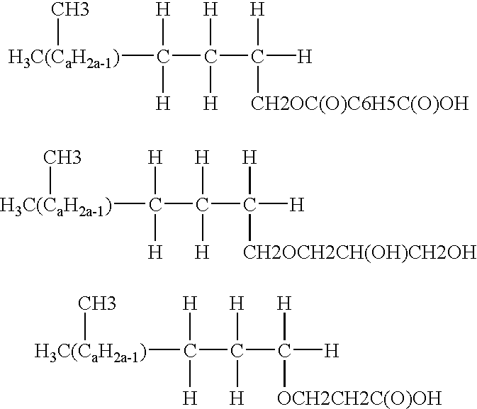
[H3C(CaH2a-1)](C([H])([H])C([H])([H])C([H])([H])[CH2OC(O)C6H5C(O)OH])C.[H3C(CaH2a-1)](C([H])([H])C([H])([H])C([H])([H])[CH2OCH2CH(OH)CH2OH])C.[H3C(CaH2a-1)](C([H])([H])C([H])([H])C([H])([H])[OCH2CH2C(O)OH])C
